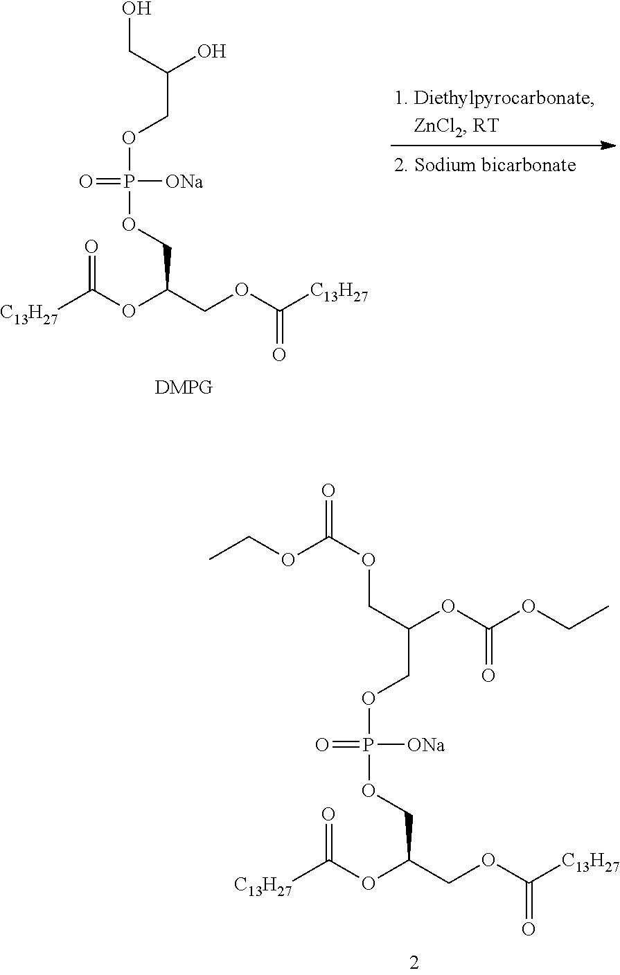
O=C(OC(COP(OCC(COC(OCC)=O)OC(=O)OCC)(=O)[ONa])COC(=O)[C13H27])[C13H27].O=C(OC(COC(=O)[C13H27])COP(OCC(CO)O)(=O)[ONa])[C13H27]
